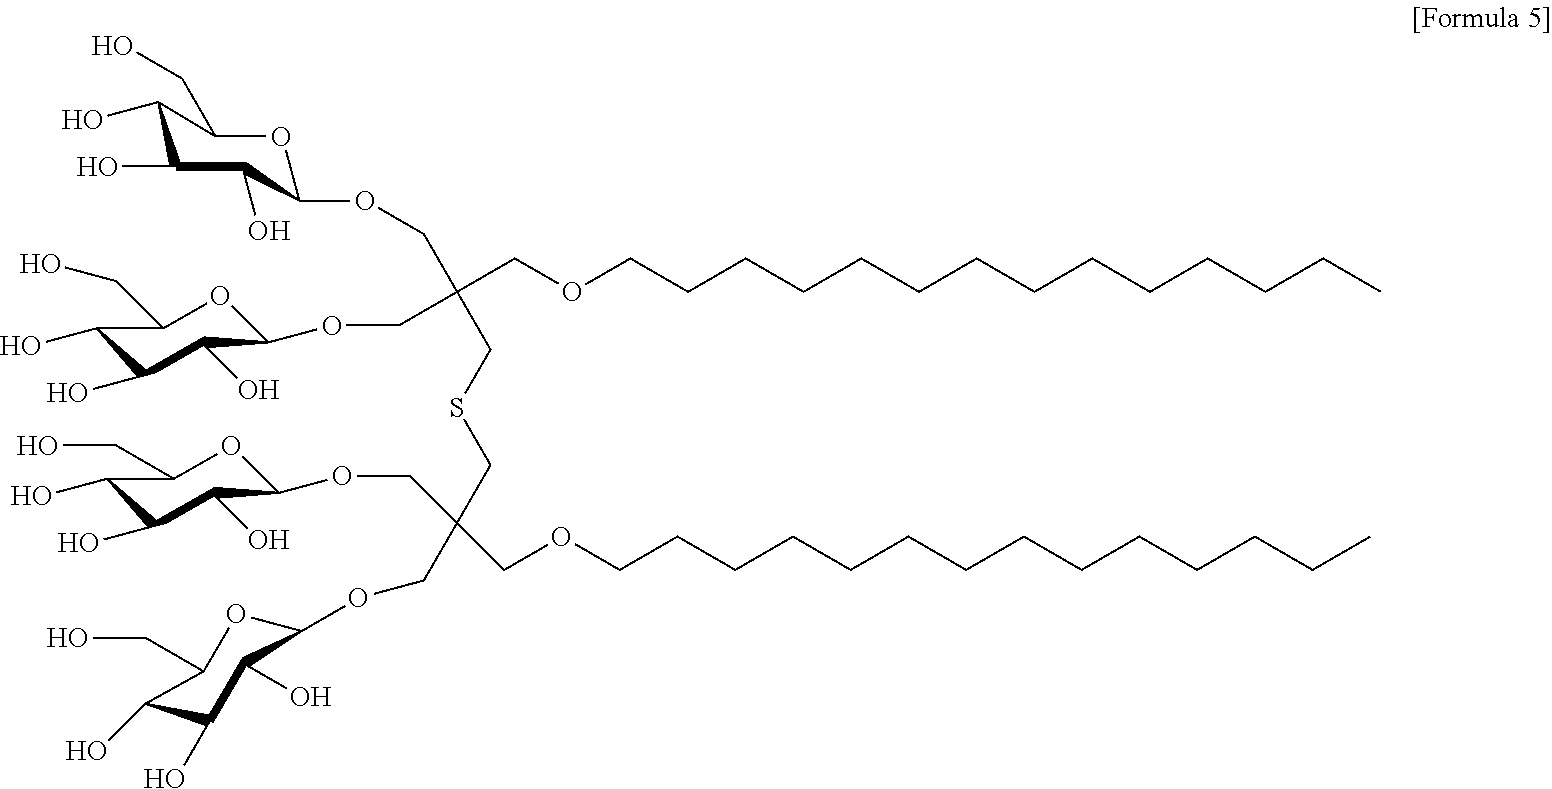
C1(O)C(O)C(O)C(OCC(COCCCCCCCCCCCCCC)(CSCC(COCCCCCCCCCCCCCC)(COC2C(O)C(O)C(O)C(CO)O2)COC2C(O)C(O)C(O)C(CO)O2)COC2C(O)C(O)C(O)C(CO)O2)OC1CO
